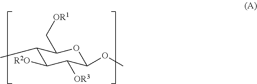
C1(C)C([R2O])C([OR3])C(OC)OC1C[OR1]
